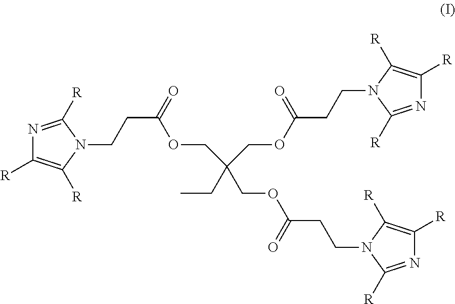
N1=C([R])N(CCC(=O)OCC(COC(CCN2C([R])=C([R])N=C2[R])=O)(CC)COC(CCN2C([R])=C([R])N=C2[R])=O)C([R])=C1[R]
